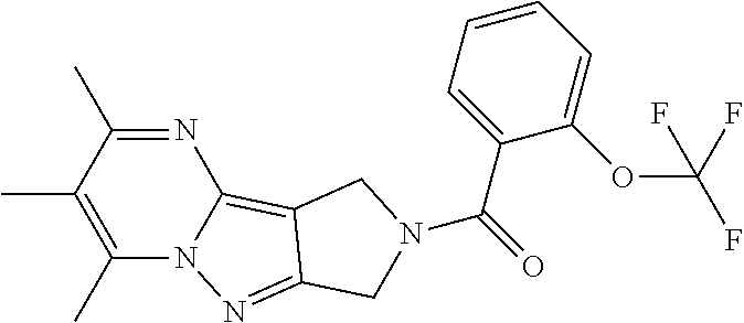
N1=C(C)C(C)=C(C)N2C1=C1C(=N2)CN(C(=O)C2=CC=CC=C2OC(F)(F)F)C1
